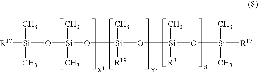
[R17][Si](O[Si](O[Si](O[Si](C)([R3])O[Si](C)(C)[R17])(C)[R19])(C)C)(C)C
